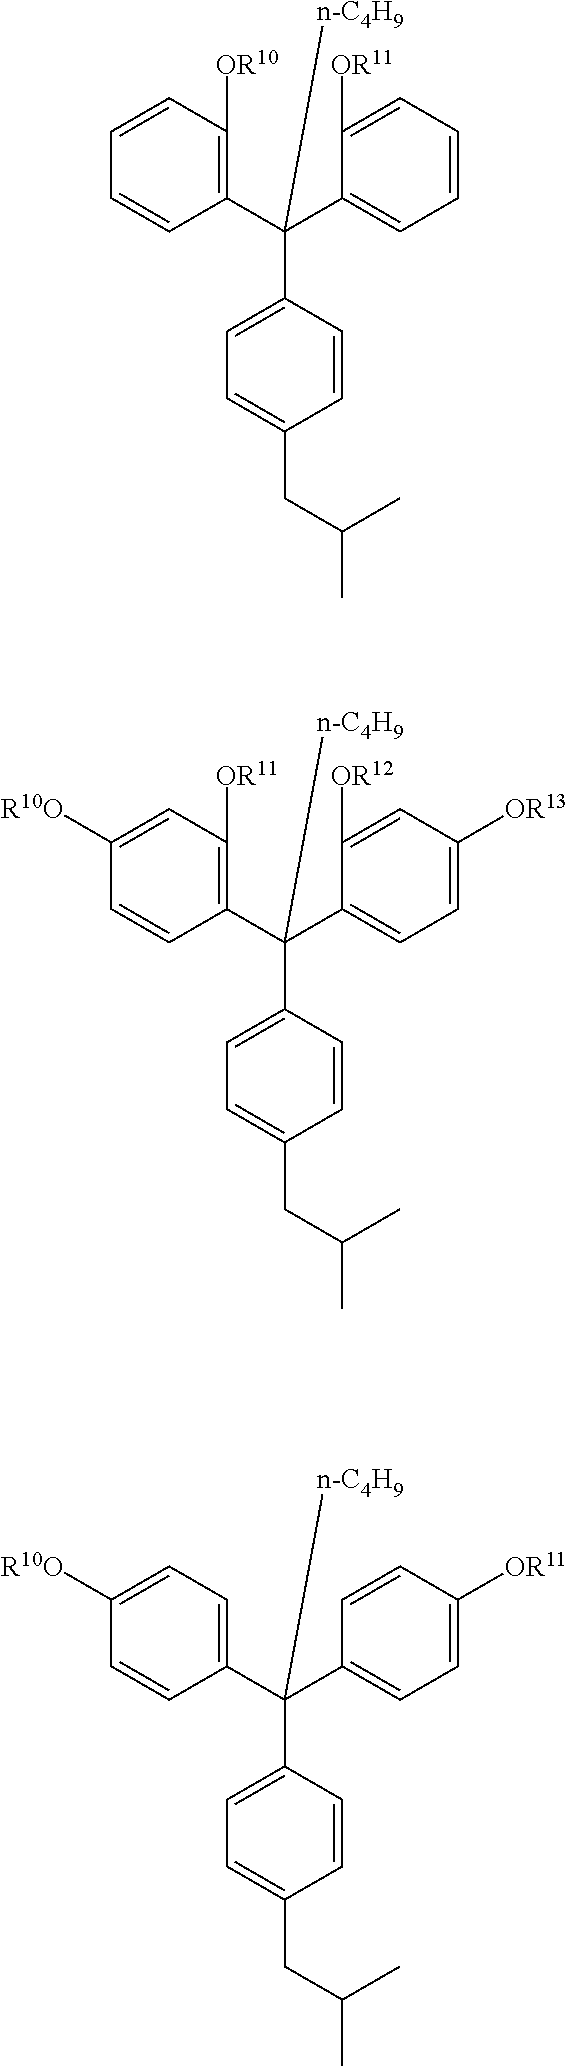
C1(C(C2=CC=CC=C2[OR11])(C2=CC=C(CC(C)C)C=C2)[n-C4H9])=C([OR10])C=CC=C1.C1(C(C2=CC=C([OR13])C=C2[OR12])(C2=CC=C(CC(C)C)C=C2)[n-C4H9])=C([OR11])C=C([R10O])C=C1.C1(C(C2=CC=C([OR11])C=C2)(C2=CC=C(CC(C)C)C=C2)[n-C4H9])=CC=C([R10O])C=C1
